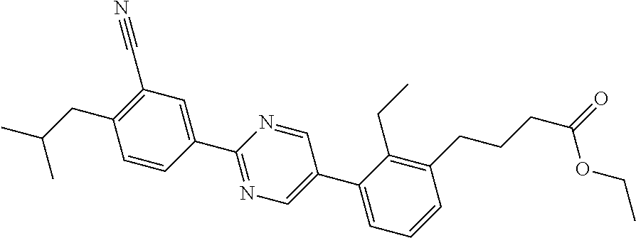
C1(C#N)=C(CC(C)C)C=CC(C2=NC=C(C3=CC=CC(CCCC(=O)OCC)=C3CC)C=N2)=C1
